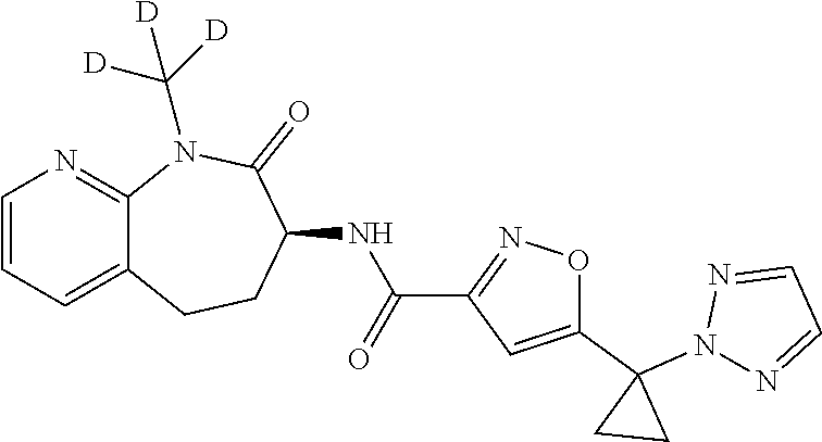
C12=CC=CN=C1N(C([D])([D])[D])C(=O)C(NC(C1=NOC(C3(N4N=CC=N4)CC3)=C1)=O)CC2
